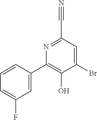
C1(C2=CC(F)=CC=C2)=C(O)C(Br)=CC(C#N)=N1
